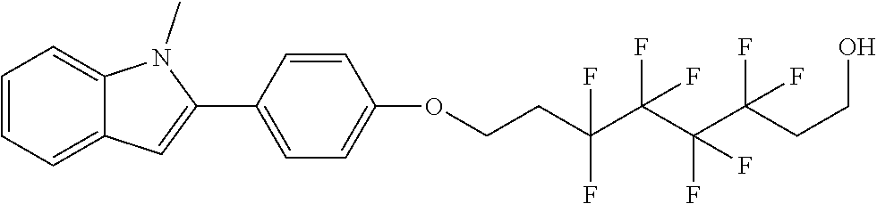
C1=CC=C2C(=C1)N(C)C(C1=CC=C(OCCC(C(C(C(CCO)(F)F)(F)F)(F)F)(F)F)C=C1)=C2
